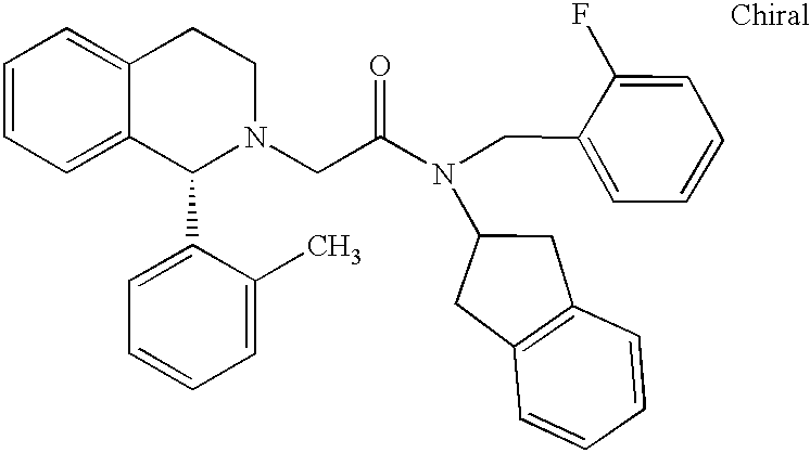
C1=CC=C2C(=C1)CCN(CC(N(CC1=CC=CC=C1F)C1CC3=C(C1)C=CC=C3)=O)C2C1=CC=CC=C1C
